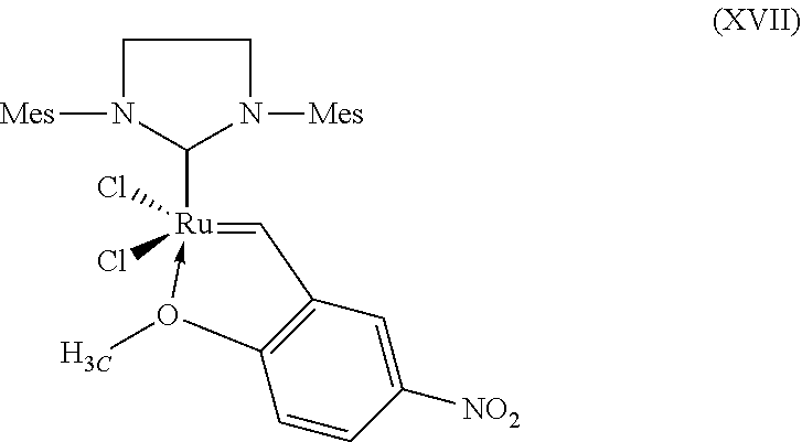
C12=C(C=[Ru](C3N([Mes])CCN3[Mes])(Cl)(Cl)-O1C)C=C([NO2])C=C2
